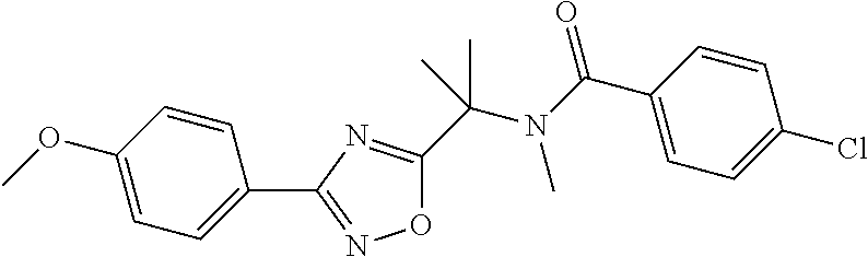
O1C(C(N(C(C2=CC=C(Cl)C=C2)=O)C)(C)C)=NC(C2=CC=C(OC)C=C2)=N1
